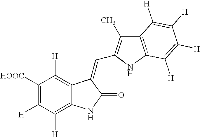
C1([HOOC])=C([H])C([H])=C2C(=C1[H])C(=CC1=C(C)C3=C(N1)C([H])=C([H])C([H])=C3[H])C(=O)N2
